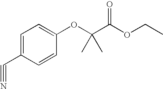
O(C(C(OC1=CC=C(C#N)C=C1)(C)C)=O)CC
